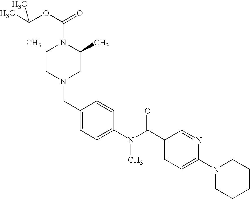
CC(OC(=O)N1CCN(CC2=CC=C(N(C(C3=CC=C(N4CCCCC4)N=C3)=O)C)C=C2)CC1C)(C)C
